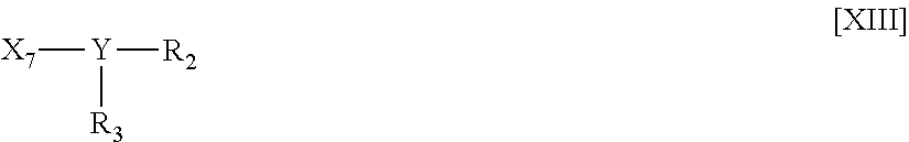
[X7][Y]([R2])[R3]
